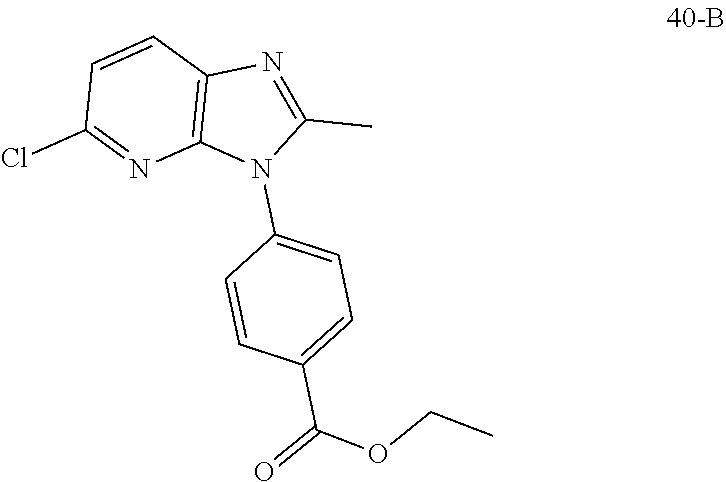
C1(C)=NC2=C(N1C1=CC=C(C(OCC)=O)C=C1)N=C(Cl)C=C2
